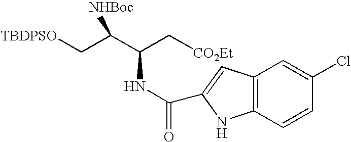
[TBDPSO]CC(C(C[CO2Et])NC(=O)C1=CC2=C(C=CC(Cl)=C2)N1)[NHBoc]
